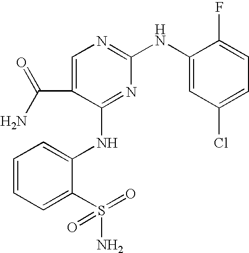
C1=CC=C(S(=O)(N)=O)C(NC2=NC(NC3=CC(Cl)=CC=C3F)=NC=C2C(N)=O)=C1
